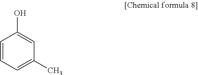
C1=CC=C(C)C=C1O
